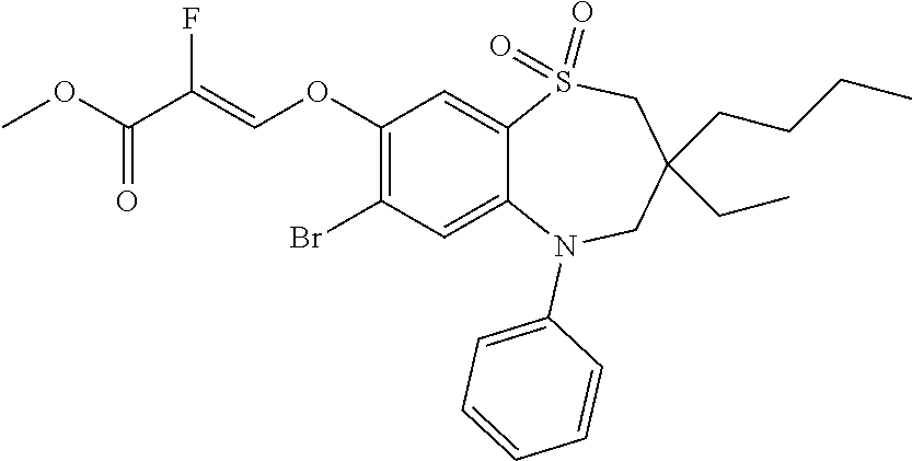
O(C(=O)C(=COC1=C(Br)C=C2C(=C1)S(=O)(=O)CC(CC)(CCCC)CN2C1=CC=CC=C1)F)C
